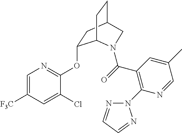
C1=C([F3C])C=C(Cl)C(OC2CC3CCC2N(C(=O)C2=C(N4N=CC=N4)N=CC(C)=C2)C3)=N1
